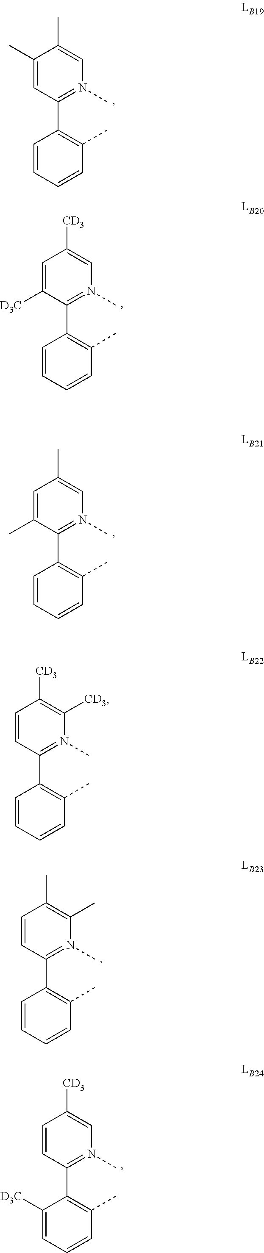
C1(C)=CC(C2=C(C)C=CC=C2)=N(C)C=C1C.C1=C([D3C])C(C2=C(C)C=CC=C2)=N(C)C=C1[CD3].C1=CC(C2=C(C)C=CC=C2)=N(C)C([CD3])=C1[CD3].C1=CC(C2=C(C)C=CC=C2)=N(C)C(C)=C1C.C1=CC(C2=C(C)C=CC=C2[D3C])=N(C)C=C1[CD3].C1=C(C)C(C2=C(C)C=CC=C2)=N(C)C=C1C
